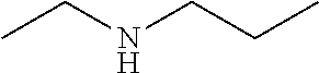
CCNCCC
